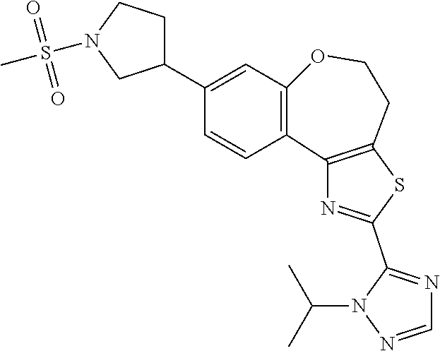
C1=NN(C(C)C)C(C2=NC3=C(S2)CCOC2=C3C=CC(C3CCN(S(C)(=O)=O)C3)=C2)=N1
